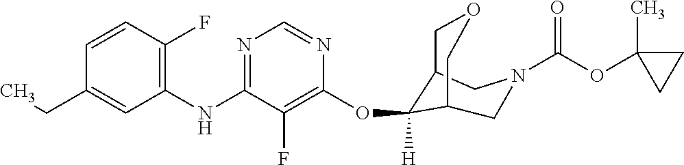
C1(NC2=NC=NC(OC3([H])C4COCC3CN(C(OC3(C)CC3)=O)C4)=C2F)=C(F)C=CC(CC)=C1
